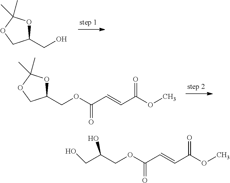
O1C(CO)COC1(C)C.O1C(COC(C=CC(OC)=O)=O)COC1(C)C.OC(COC(C=CC(OC)=O)=O)CO
